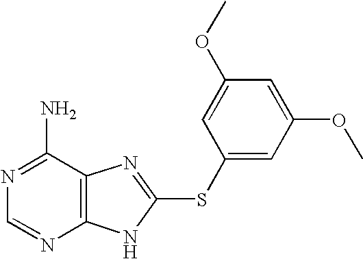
N1=C(N)C2=C(N=C1)NC(SC1=CC(OC)=CC(OC)=C1)=N2
